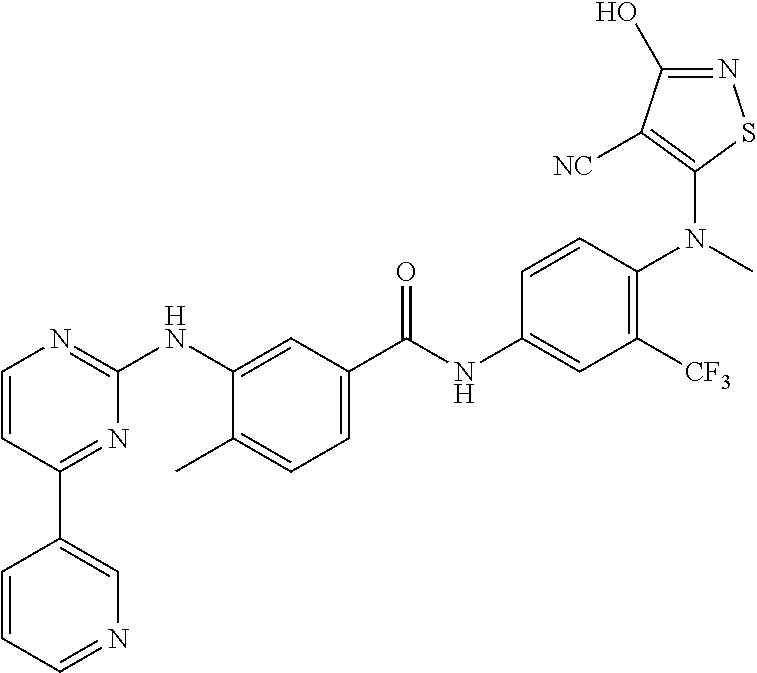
C1(C2=CN=CC=C2)=NC(NC2=CC(C(NC3=CC([CF3])=C(N(C4=C([CN])C(O)=NS4)C)C=C3)=O)=CC=C2C)=NC=C1
